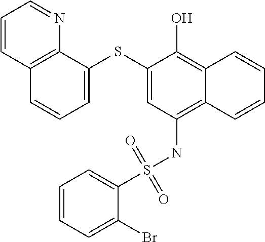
C12=C(NS(C3=CC=CC=C3Br)(=O)=O)C=C(SC3=CC=CC4=C3N=CC=C4)C(O)=C1C=CC=C2
